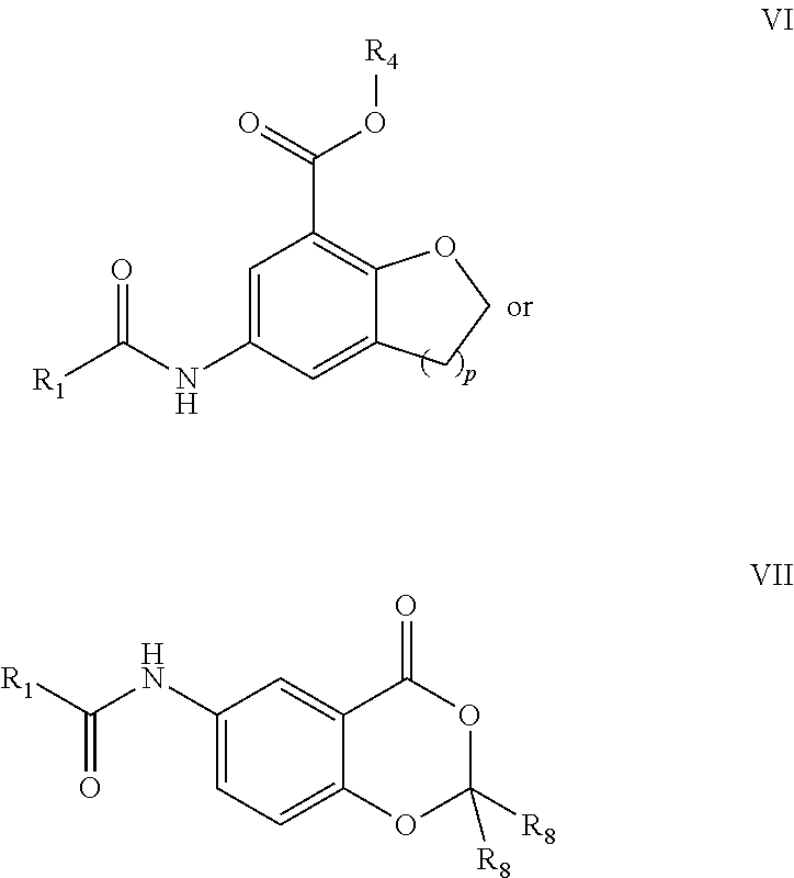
C1=C(NC([R1])=O)C=C2C(=C1C(=O)O[R4])OCC2.C1(NC([R1])=O)=CC=C2C(=C1)C(=O)OC([R8])([R8])O2
